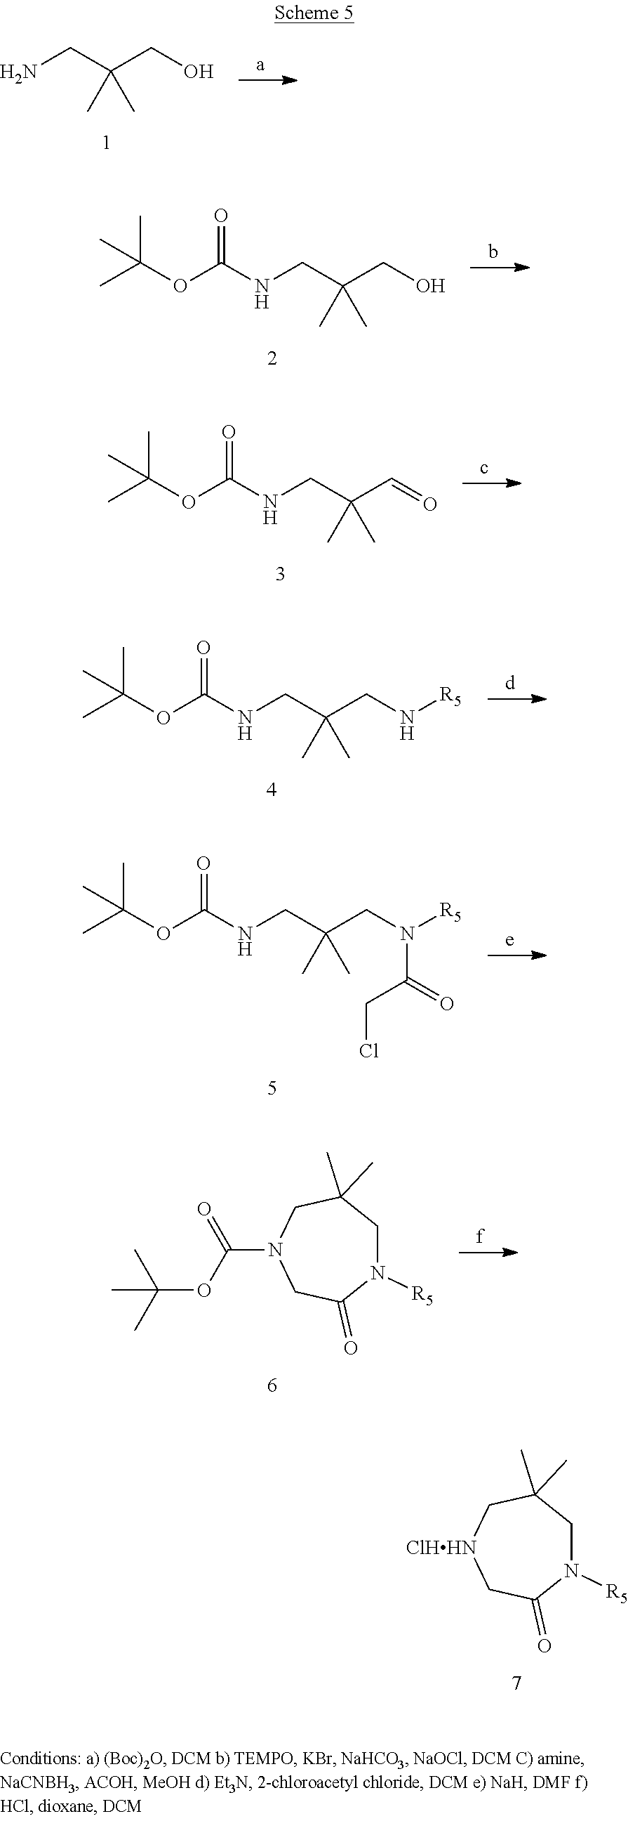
NCC(CO)(C)C.CC(OC(NCC(CO)(C)C)=O)(C)C.CC(OC(NCC(C=O)(C)C)=O)(C)C.CC(OC(NCC(CN[R5])(C)C)=O)(C)C.CC(OC(NCC(CN([R5])C(CCl)=O)(C)C)=O)(C)C.C(OC(N1CC(=O)N([R5])CC(C)(C)C1)=O)(C)(C)C.[ClHHN]1CC(=O)N([R5])CC(C)(C)C1
